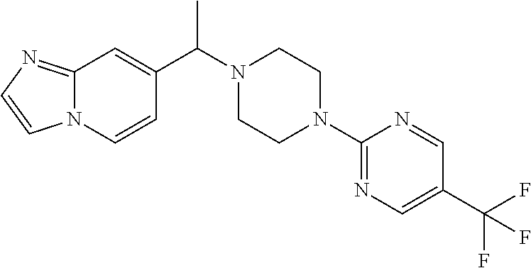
C12=NC=CN1C=CC(C(N1CCN(C3=NC=C(C(F)(F)F)C=N3)CC1)C)=C2
